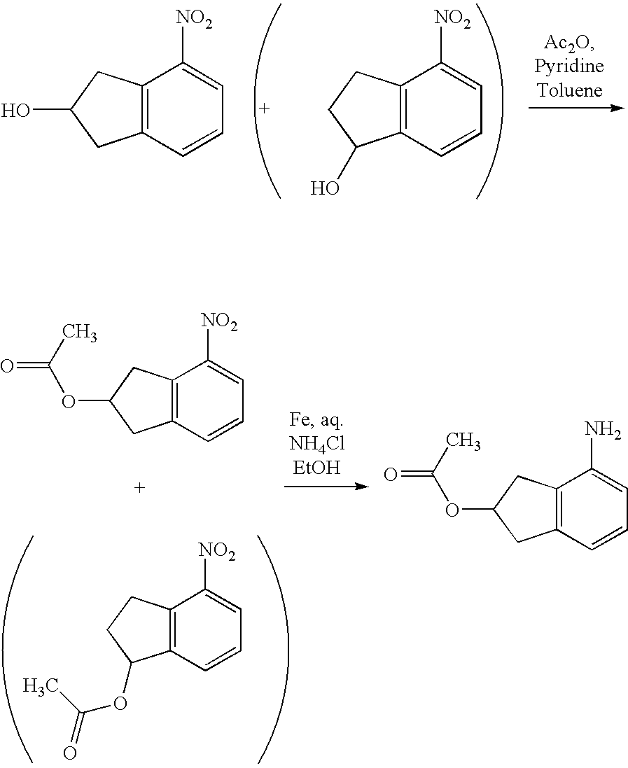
C12=C(C=CC=C1[NO2])CC(O)C2.C12=C(C=CC=C1[NO2])C(O)CC2.C12=C(C=CC=C1[NO2])CC(OC(=O)C)C2.C12=C(C=CC=C1N)CC(OC(=O)C)C2.C12=C(C=CC=C1[NO2])C(OC(C)=O)CC2
